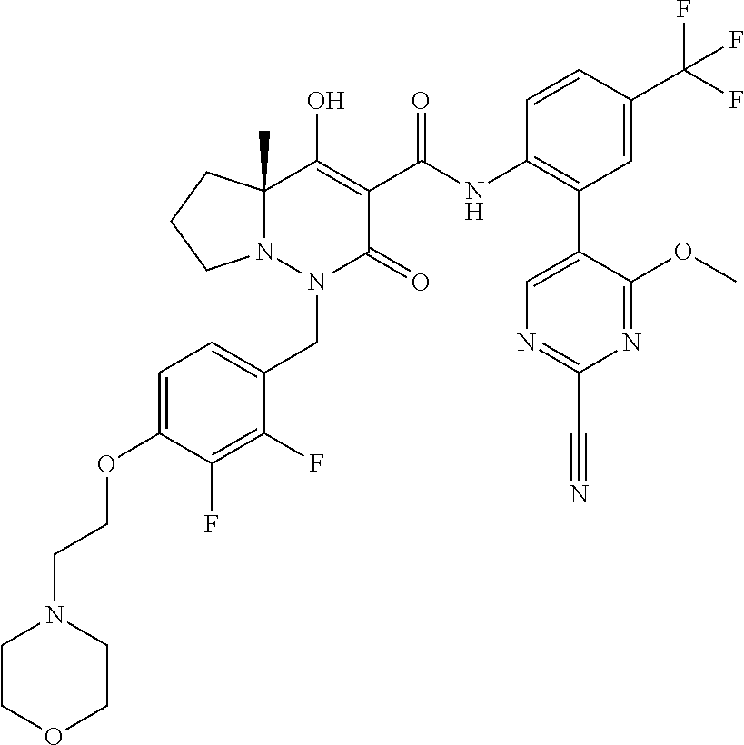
C1=C(OCCN2CCOCC2)C(F)=C(F)C(CN2C(=O)C(C(=O)NC3=C(C4=CN=C(C#N)N=C4OC)C=C(C(F)(F)F)C=C3)=C(O)C3(C)N2CCC3)=C1
